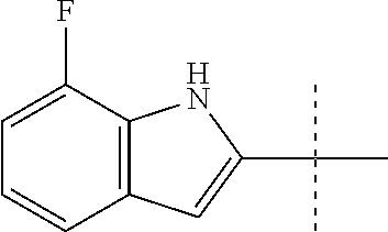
C1=C(F)C2=C(C=C1)C=C(C(C)(C)C)N2
